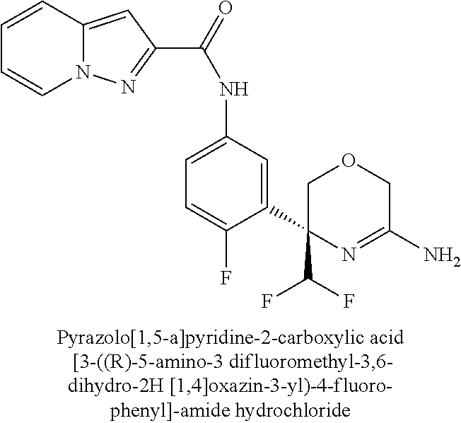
C1(C(F)F)(C2=CC(NC(=O)C3=NN4C(=C3)C=CC=C4)=CC=C2F)N=C(N)COC1
